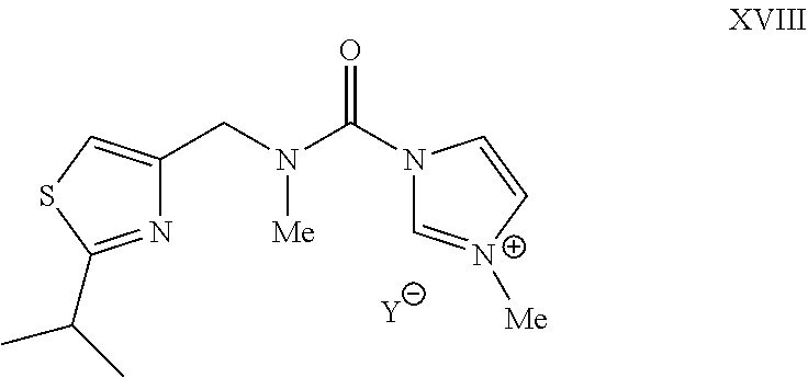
N1=C(C(C)C)SC=C1CN(C(N1C=[N+]([Me])C=C1)=O)[Me].[Y]
